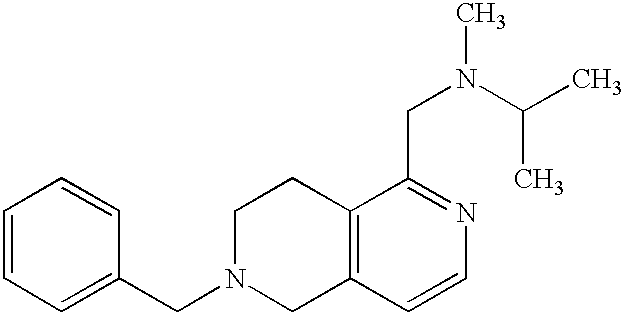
C1=CC=C(CN2CC3=C(CC2)C(CN(C)C(C)C)=NC=C3)C=C1
